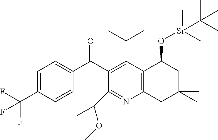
C1=C(C(F)(F)F)C=CC(C(C2=C(C(C)C)C3=C(N=C2C(C)OC)CC(C)(C)CC3O[Si](C)(C)C(C)(C)C)=O)=C1
